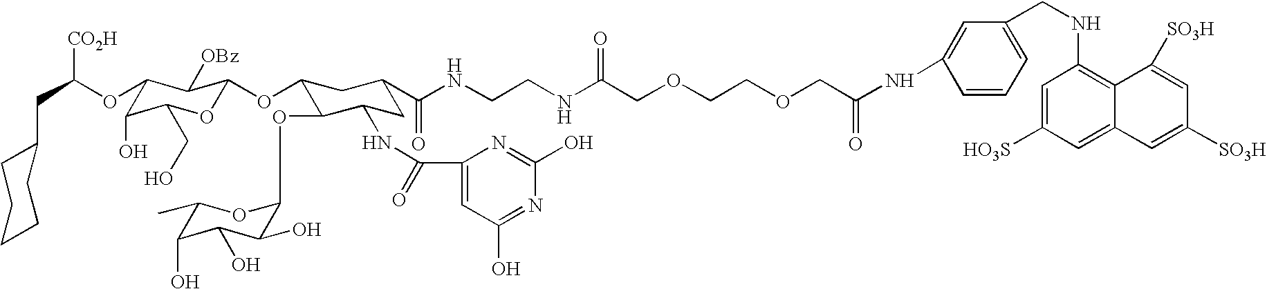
C1(CC(OC2C(O)C(CO)OC(OC3C(OC4C(O)C(O)C(O)C(C)O4)C(NC(C4=CC(O)=NC(O)=N4)=O)CC(C(NCCNC(COCCOCC(=O)NC4=CC(CNC5=C6C(=CC([HO3S])=C5)C=C([SO3H])C=C6[SO3H])=CC=C4)=O)=O)C3)C2[OBz])[CO2H])CCCCC1
